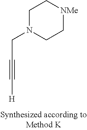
C(C#C[H])N1CC[NMe]CC1
